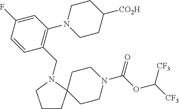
C1CC2(CCN(C(OC([CF3])[CF3])=O)CC2)N(CC2=C(N3CCC([CO2H])CC3)C=C(F)C=C2)C1
